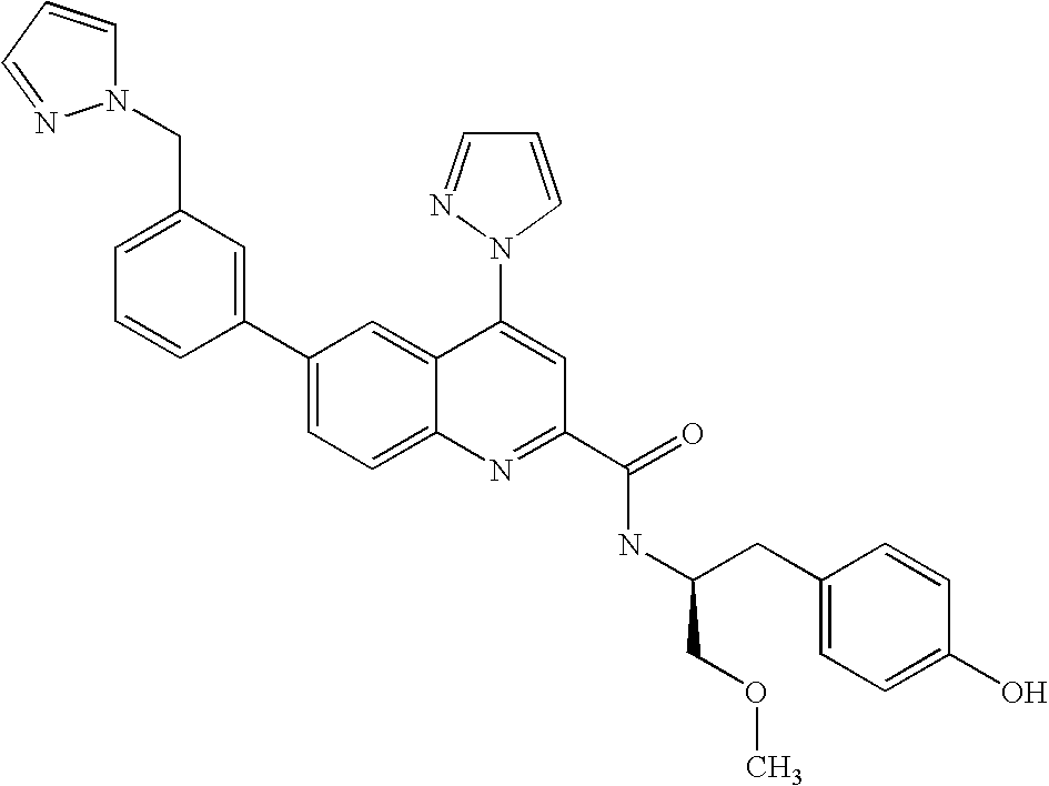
C1(C2=CC=C3C(=C2)C(N2C=CC=N2)=CC(C(=O)NC(CC2=CC=C(O)C=C2)COC)=N3)=CC(CN2C=CC=N2)=CC=C1
